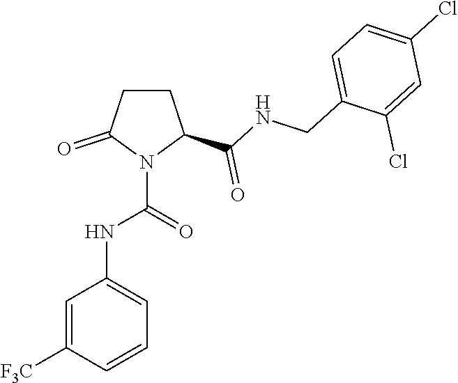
C1CC(C(NCC2=CC=C(Cl)C=C2Cl)=O)N(C(=O)NC2=CC=CC([F3C])=C2)C1=O
